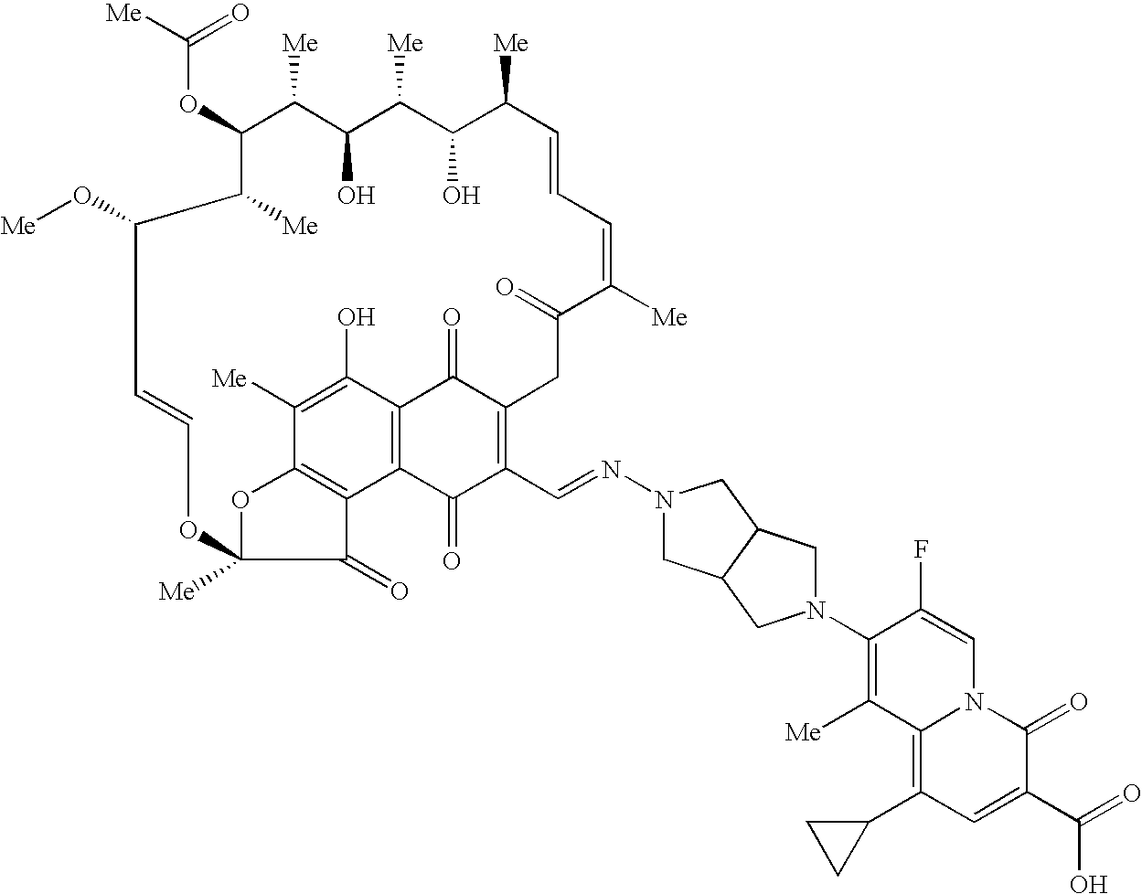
C(OC1C([Me])C(O)C([Me])C(O)C([Me])C=CC=C([Me])C(=O)CC2=C(C=NN3CC4C(C3)CN(C3=C([Me])C5=C(C6CC6)C=C(C(=O)O)C(=O)N5C=C3F)C4)C(=O)C3=C(C2=O)C(O)=C([Me])C2=C3C(=O)C([Me])(O2)OC=CC(O[Me])C1[Me])([Me])=O
